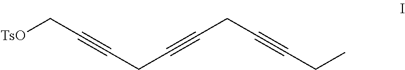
[TsO]CC#CCC#CCC#CCC
